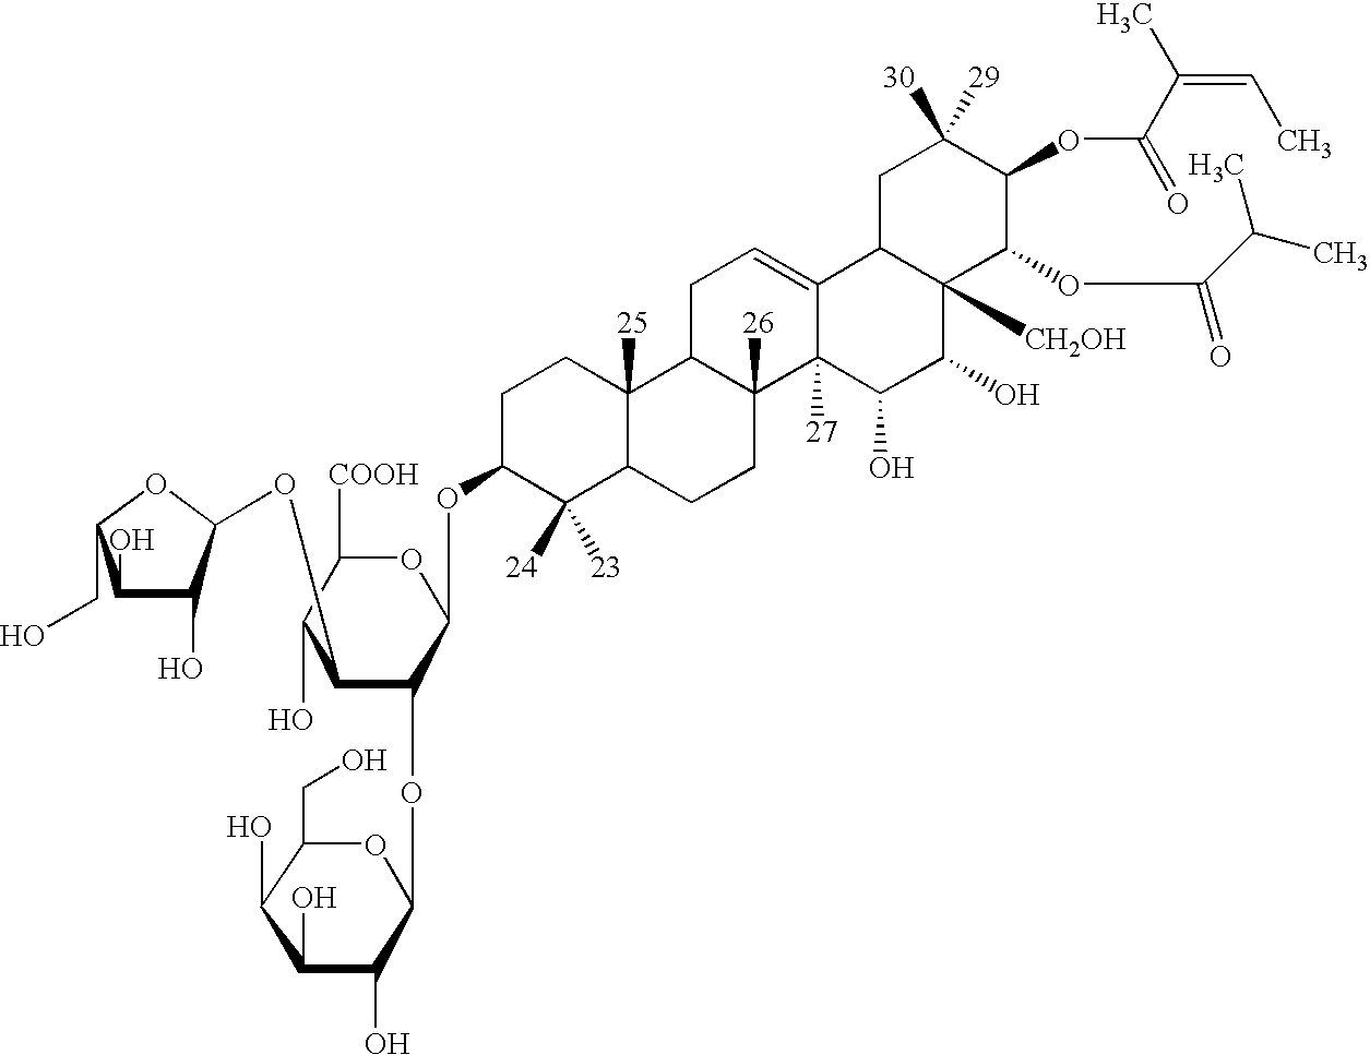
OC1C(OC2C(O)C(O)C(CO)O2)C(OC2OC(CO)C(O)C(O)C2O)C(OC2C([23])([24])C3C([25])(CC2)C2C([26])(CC3)C3([27])C(=CC2)C2C([CH2OH])(C(O)C3O)C(OC(C(C)C)=O)C(OC(C(=CC)C)=O)C([29])([30])C2)OC1[COOH]
